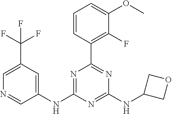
C1=CC(C2=NC(NC3COC3)=NC(NC3=CC(C(F)(F)F)=CN=C3)=N2)=C(F)C(OC)=C1
